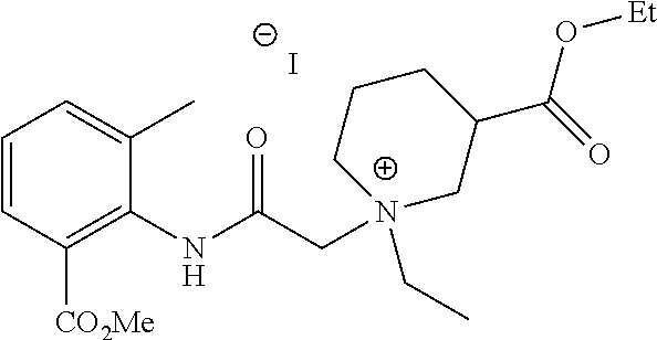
[I-].C1=CC([CO2Me])=C(NC(C[N+]2(CC)CC(C(=O)O[Et])CCC2)=O)C(C)=C1
